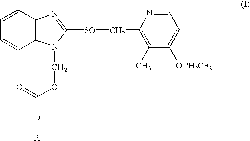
C12=C(N(COC([D][R])=O)C([SO]CC3=C(C)C([OCH2CF3])=CC=N3)=N1)C=CC=C2
